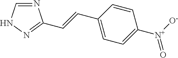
N1=CNN=C1C=CC1=CC=C([N+]([O-])=O)C=C1
